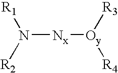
N([Nx][Oy]([R3])[R4])([R1])[R2]
